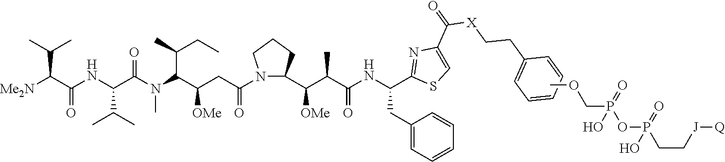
[Me2N]C(C(NC(C(N(C(C(CC(=O)N1CCCC1C(C(C(NC(CC1=CC=CC=C1)C1=NC(C(=O)[X]CCC2=CC=CC=C2)=CS1)=O)C)[OMe])[OMe])C(C)CC)C)=O)C(C)C)=O)C(C)C.COCP(=O)(O)OP(=O)(O)CC[J][Q]
